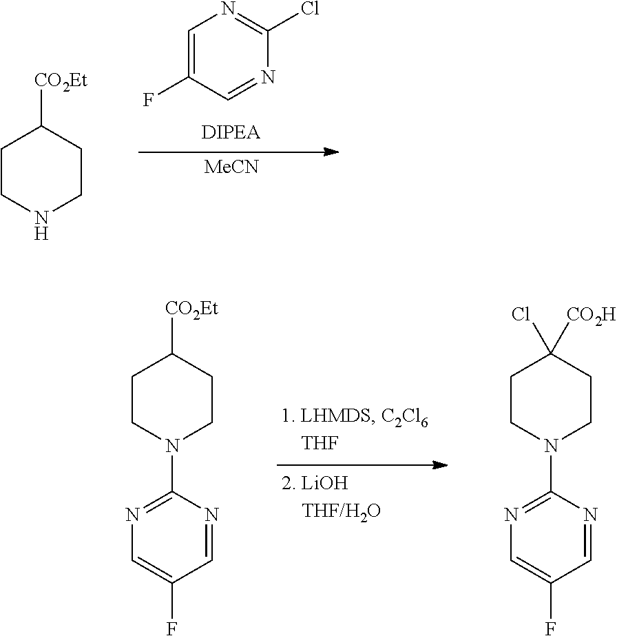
C1=C(F)C=NC(Cl)=N1.C1CNCCC1[CO2Et].[MeCN].C1CN(C2=NC=C(F)C=N2)CCC1[CO2Et].C1CN(C2=NC=C(F)C=N2)CCC1([CO2H])Cl
